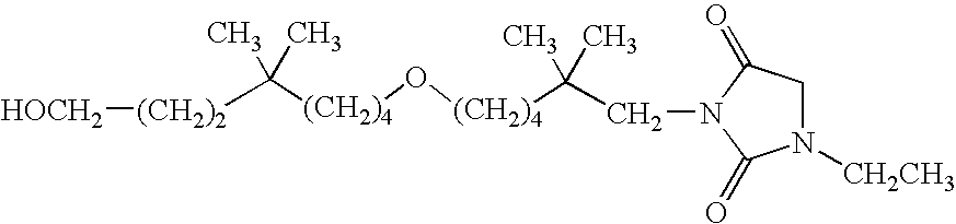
C([(CH2)4]O[(CH2)4]C(C)(C)CN1C(=O)CN([CH2CH3])C1=O)(C)(C)[(CH2)2][HOCH2]
